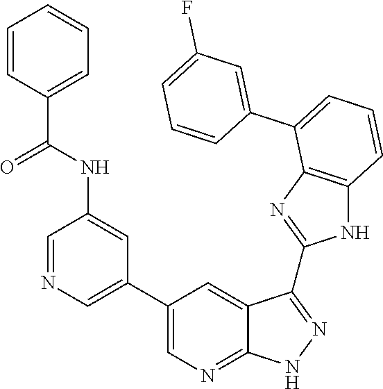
C1=C(C2=CC=CC3=C2N=C(C2=NNC4=NC=C(C5=CN=CC(NC(C6=CC=CC=C6)=O)=C5)C=C42)N3)C=CC=C1F
